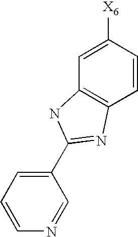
C1(C2=NC3=C(C=C([X6])C=C3)N2)=CC=CN=C1
